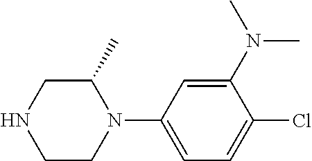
C1C(C)N(C2=CC=C(Cl)C(N(C)C)=C2)CCN1
